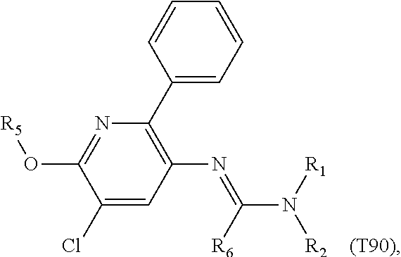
C1(Cl)=CC(N=C(N([R1])[R2])[R6])=C(C2=CC=CC=C2)N=C1O[R5]
